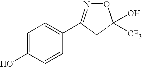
C1(O)=CC=C(C2=NOC(O)([CF3])C2)C=C1
